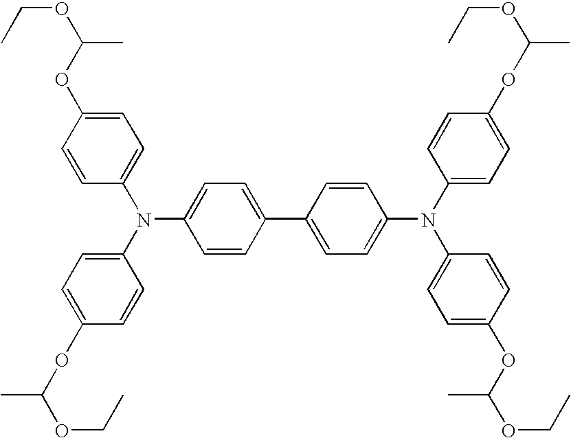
C1=CC(OC(OCC)C)=CC=C1N(C1=CC=C(OC(OCC)C)C=C1)C1=CC=C(C2=CC=C(N(C3=CC=C(OC(C)OCC)C=C3)C3=CC=C(OC(OCC)C)C=C3)C=C2)C=C1
